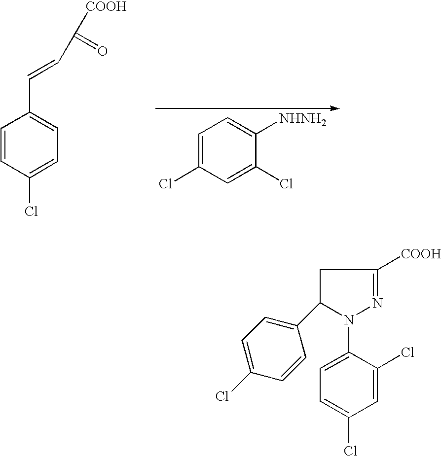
C1=C(Cl)C=C(Cl)C([NHNH2])=C1.C1=CC(Cl)=CC=C1C=CC([COOH])=O.C1C([COOH])=NN(C2=CC=C(Cl)C=C2Cl)C1C1=CC=C(Cl)C=C1
